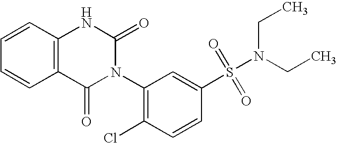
C12=C(C=CC=C1)NC(=O)N(C1=C(Cl)C=CC(S(N(CC)CC)(=O)=O)=C1)C2=O
